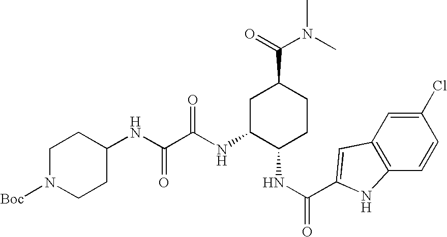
C1N([Boc])CCC(NC(C(NC2C(NC(C3=CC4=C(C=CC(Cl)=C4)N3)=O)CCC(C(=O)N(C)C)C2)=O)=O)C1
